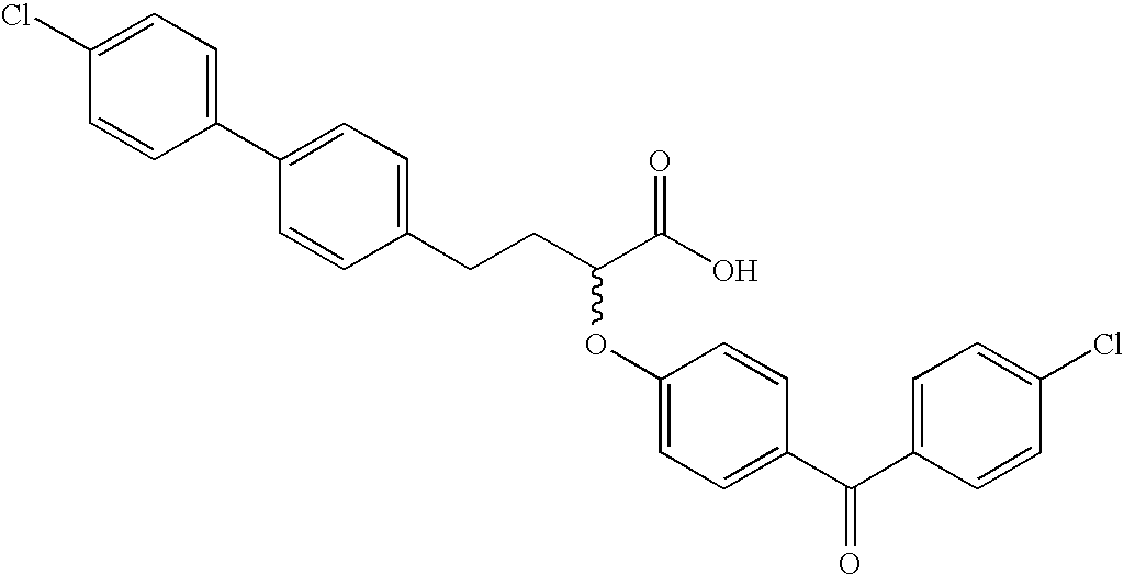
C1(C2=CC=C(Cl)C=C2)=CC=C(CCC(C(O)=O)OC2=CC=C(C(C3=CC=C(Cl)C=C3)=O)C=C2)C=C1
